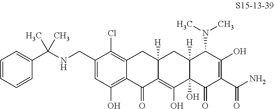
C12=C(Cl)C(CNC(C3=CC=CC=C3)(C)C)=CC(O)=C1C(=O)C1=C(O)C3(O)C([H])(CC1([H])C2)C(N(C)C)C(O)=C(C(N)=O)C3=O
